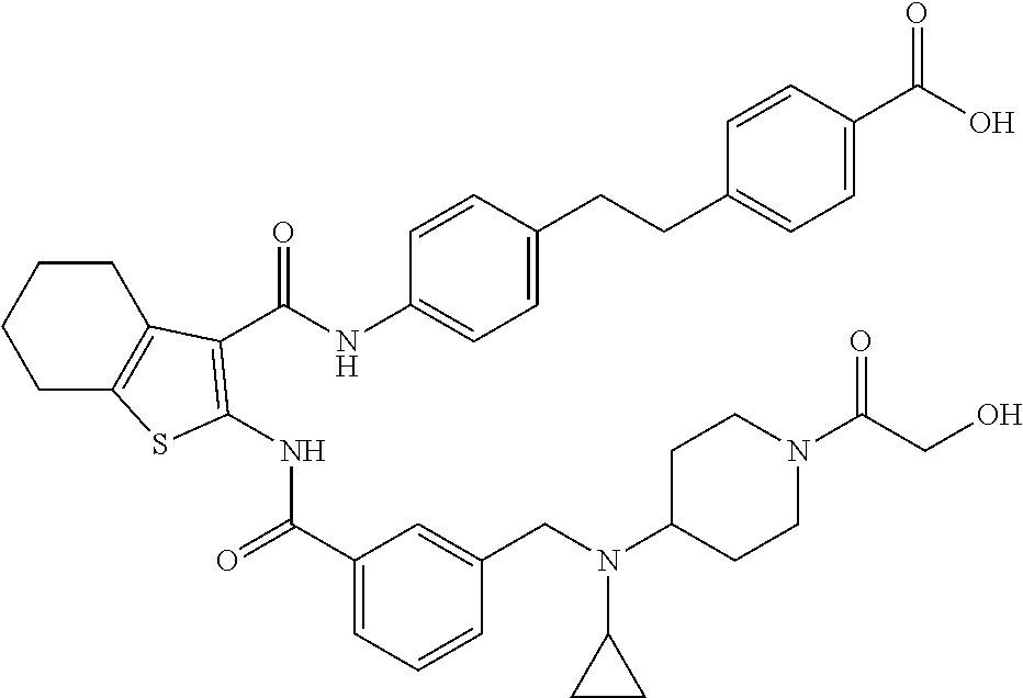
N(C(C1=CC=CC(CN(C2CCN(C(CO)=O)CC2)C2CC2)=C1)=O)C1=C(C(NC2=CC=C(CCC3=CC=C(C(O)=O)C=C3)C=C2)=O)C2=C(CCCC2)S1
